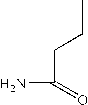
C(CC)C(=O)N
